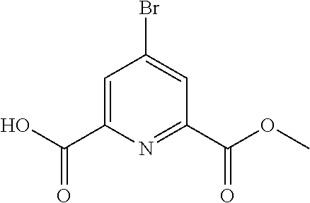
C1=C(C(O)=O)N=C(C(OC)=O)C=C1Br
